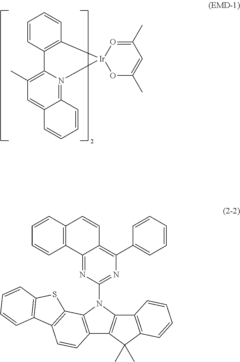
C1(C)=C2N(=C3C(=C1)C=CC=C3)[Ir]1(C3=C2C=CC=C3)OC(C)=CC(C)=O1.C12=C(N(C3=NC(C4=CC=CC=C4)=C4C(=N3)C3=C(C=C4)C=CC=C3)C3=C1C(C)(C)C1=C3C=CC=C1)C1=C(C=C2)C2=C(S1)C=CC=C2
